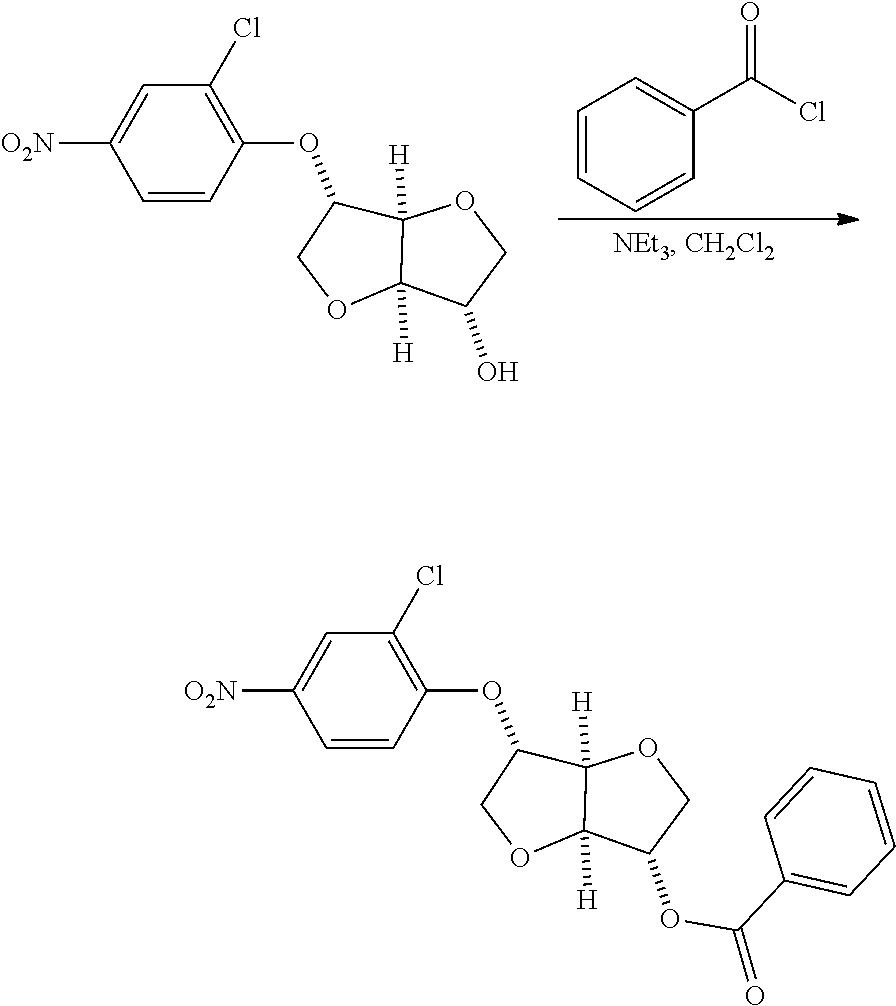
C12([H])C([H])(OCC1OC1=C(Cl)C=C([O2N])C=C1)C(O)CO2.C1=CC=CC(C(Cl)=O)=C1.C(=O)(C1=CC=CC=C1)OC1C2([H])C([H])(C(OC3=C(Cl)C=C([O2N])C=C3)CO2)OC1
